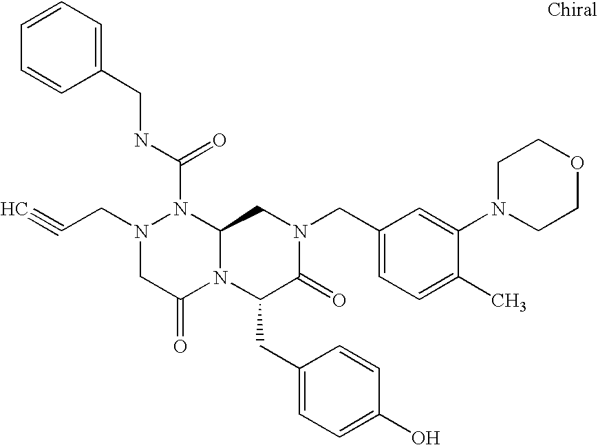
N1(C(NCC2=CC=CC=C2)=O)N(CC#C)CC(=O)N2C1CN(CC1=CC=C(C)C(N3CCOCC3)=C1)C(=O)C2CC1=CC=C(O)C=C1
